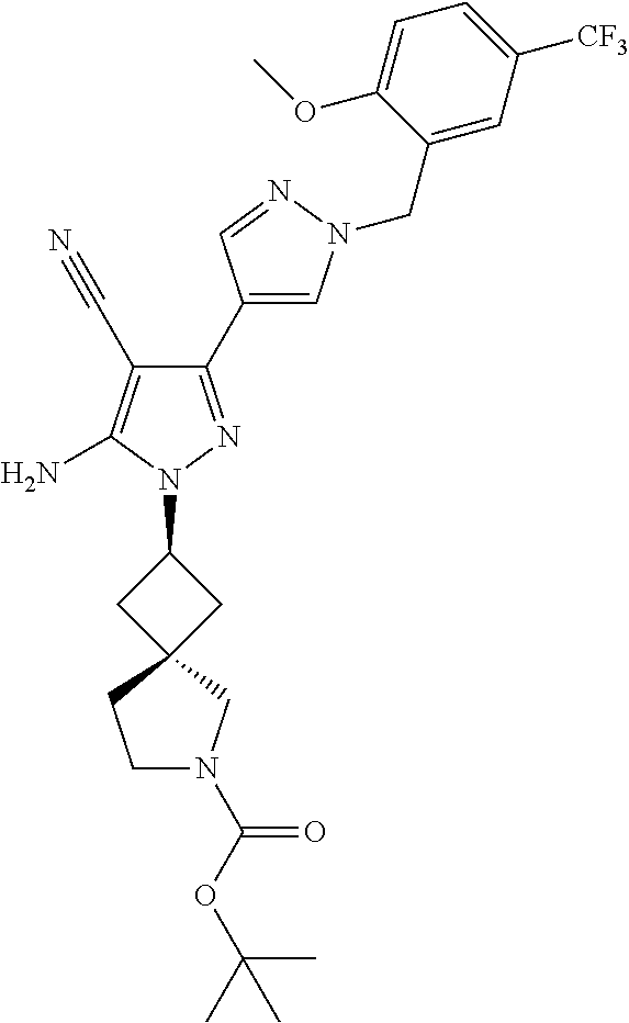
C1(C2=CN(CC3=CC([CF3])=CC=C3OC)N=C2)=NN(C2CC3(C2)CN(C(OC(C)(C)C)=O)CC3)C(N)=C1C#N
